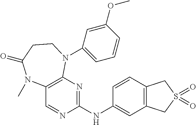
C1(NC2=NC3=C(C=N2)N(C)C(=O)CCN3C2=CC=CC(OC)=C2)=CC2=C(C=C1)CS(=O)(=O)C2
